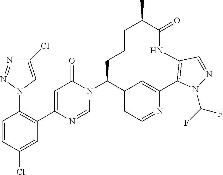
C12=CC=NC(=C1)C1=C(NC(=O)C(C)CCCC2N2C(=O)C=C(C3=C(N4C=C(Cl)N=N4)C=CC(Cl)=C3)N=C2)C=NN1C(F)F
